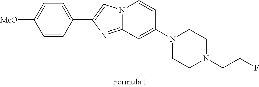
N12C(=NC(C3=CC=C([MeO])C=C3)=C1)C=C(N1CCN(CCF)CC1)C=C2
